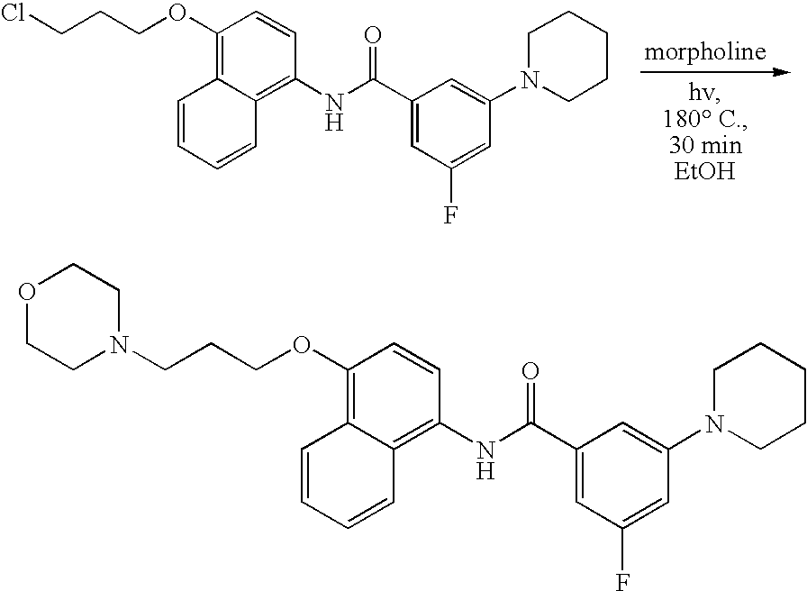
ClCCCOC1=C2C(=C(NC(C3=CC(F)=CC(N4CCCCC4)=C3)=O)C=C1)C=CC=C2.C(CCOC1=C2C(=C(NC(C3=CC(F)=CC(N4CCCCC4)=C3)=O)C=C1)C=CC=C2)N1CCOCC1
